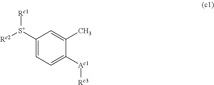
C1([S+]([Rc1])[Rc2])=CC=C([Ac1][Rc3])C(C)=C1
